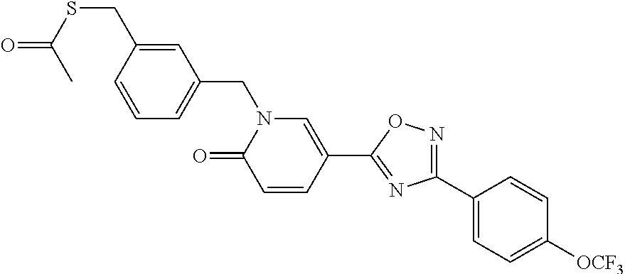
C1=C(CSC(C)=O)C=CC=C1CN1C(=O)C=CC(C2=NC(C3=CC=C([OCF3])C=C3)=NO2)=C1
